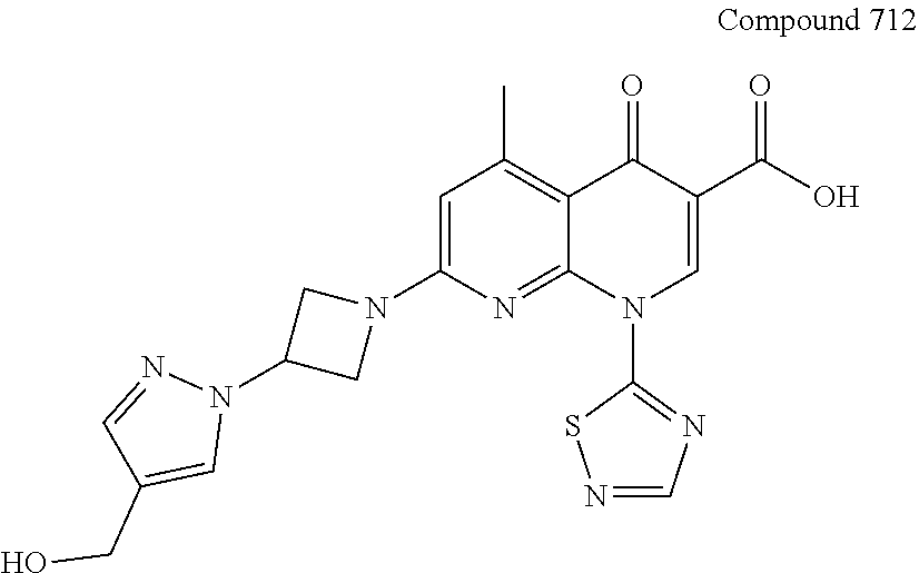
C1=C(N2CC(N3N=CC(CO)=C3)C2)N=C2C(=C1C)C(=O)C(C(O)=O)=CN2C1=NC=NS1
